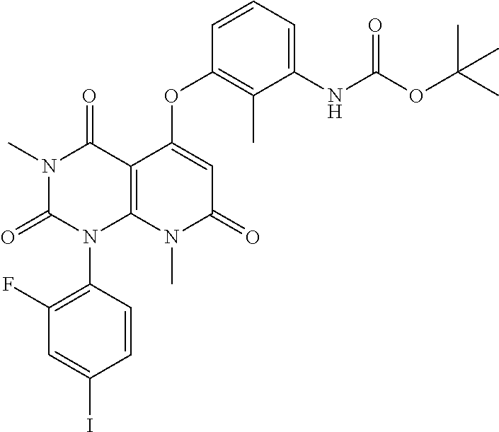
C1(F)=C(N2C3=C(C(=O)N(C)C2=O)C(OC2=C(C)C(NC(OC(C)(C)C)=O)=CC=C2)=CC(=O)N3C)C=CC(I)=C1
